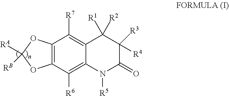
C12=C([R7])C3=C(C([R6])=C1N([R5])C(=O)C([R3])([R4])C2([R1])[R2])OC([RA])([RB])O3
